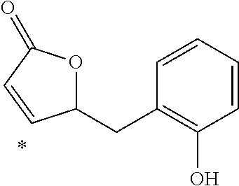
C1(CC2=C(O)C=CC=C2)OC(=O)C=C1
